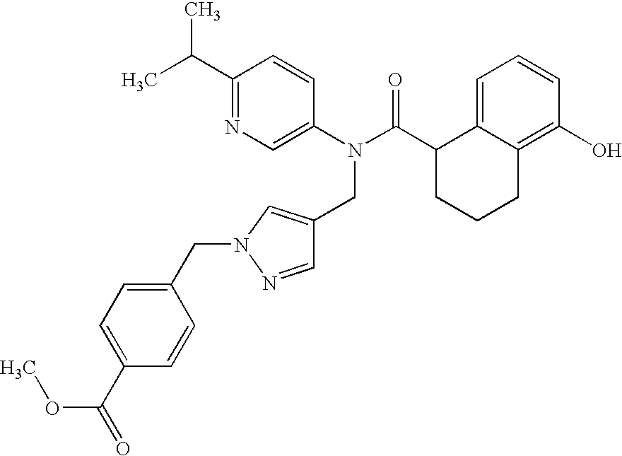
C1(C(C)C)=NC=C(N(C(C2CCCC3=C(O)C=CC=C23)=O)CC2=CN(CC3=CC=C(C(OC)=O)C=C3)N=C2)C=C1
